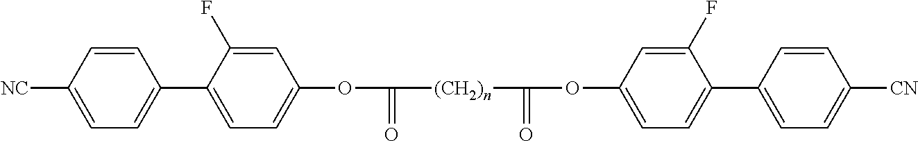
C1=CC([NC])=CC=C1C1=CC=C(OC(=O)[(CH2)n]C(=O)OC2=CC=C(C3=CC=C([CN])C=C3)C(F)=C2)C=C1F
